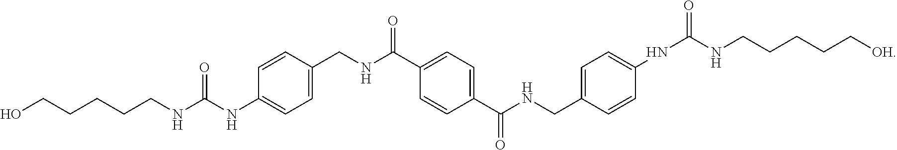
C1=C(CNC(C2=CC=C(C(=O)NCC3=CC=C(NC(NCCCCC[OH])=O)C=C3)C=C2)=O)C=CC(NC(NCCCCCO)=O)=C1
